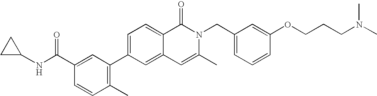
C1C(NC(=O)C2=CC(C3=CC=C4C(=C3)C=C(C)N(CC3=CC=CC(OCCCN(C)C)=C3)C4=O)=C(C)C=C2)C1
